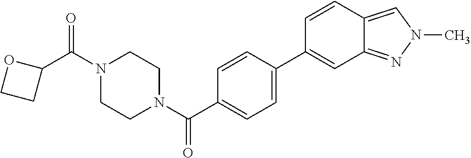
C1(C(N2CCN(C(=O)C3=CC=C(C4=CC5=NN(C)C=C5C=C4)C=C3)CC2)=O)OCC1
